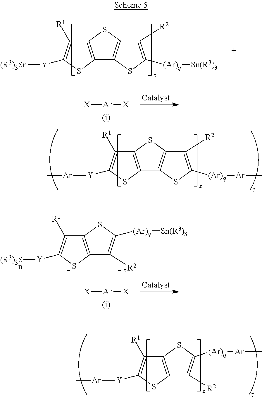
C12=C(SC([Y][(R3)3Sn])=C1[R1])C([R2])=C([(Ar)q][Sn(R3)3])S2.C12=C(SC([Y][(R3)3Sn])=C1[R1])C1=C(S2)C([R2])=C([(Ar)q][Sn(R3)3])S1.[X][Ar][X].C12=C(SC([Y][Ar]C)=C1[R1])C1=C(S2)C([R2])=C([(Ar)q][Ar]C)S1.[X][Ar][X].C12=C(SC([Y][Ar]C)=C1[R1])C([R2])=C([(Ar)q][Ar]C)S2
